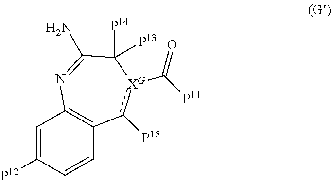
C1=C([P12])C=CC2=C1N=C(N)C([P13])([P14])[XG](C([P11])=O)c2[P15]
